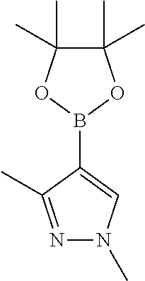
B1(C2=CN(C)N=C2C)OC(C)(C)C(C)(C)O1
